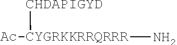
[Ac-CYGRKKRRQRRR](N)[CHDAPIGYD]
